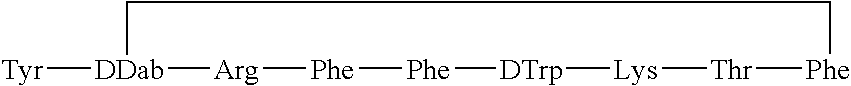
[Tyr][DDab]1[Arg][Phe][Phe][DTrp][Lys][Thr][Phe]CC1
